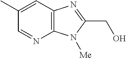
C12=C(C=C(C)C=N1)N=C(CO)N2[Me]
